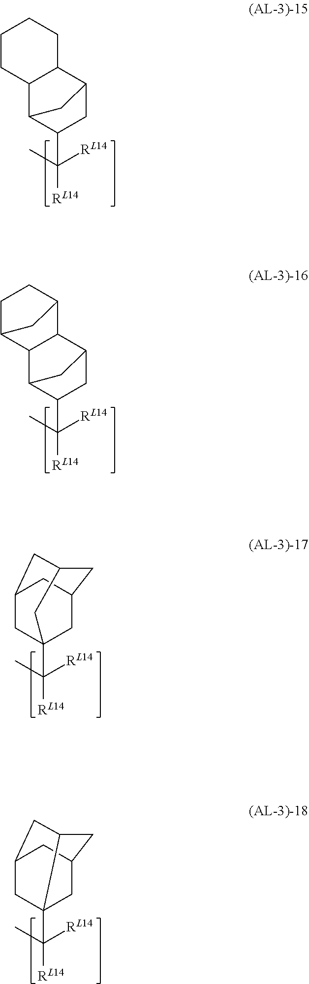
C12C3C(C([RL14])([RL14])C)CC(C1CCCC2)C3.C12C3C(C([RL14])([RL14])C)CC(C1C1CCC2C1)C3.C([RL14])([RL14])(C)C12CC3CC(C1)CC(C3)C2.C([RL14])([RL14])(C)C12CC3CC(C1)CC2C3
